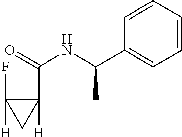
C1(C(=O)NC(C2=CC=CC=C2)C)([H])C(F)([H])C1
